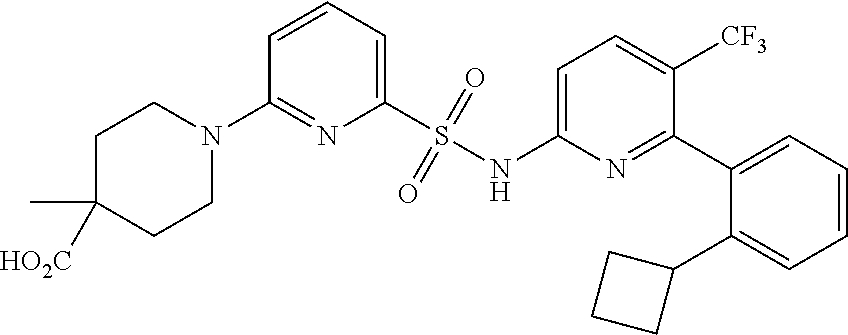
C1C(C)([HO2C])CCN(C2=NC(S(NC3=CC=C([CF3])C(C4=CC=CC=C4C4CCC4)=N3)(=O)=O)=CC=C2)C1
